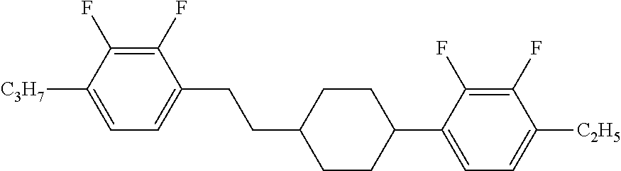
C1(F)=C(F)C([C3H7])=CC=C1CCC1CCC(C2=CC=C([C2H5])C(F)=C2F)CC1
